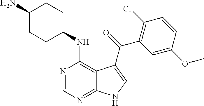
C1(N)CCC(NC2=C3C(=NC=N2)NC=C3C(=O)C2=C(Cl)C=CC(OC)=C2)CC1
